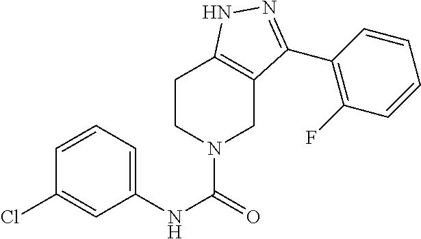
ClC1=CC(NC(=O)N2CCC3=C(C2)C(C2=C(F)C=CC=C2)=NN3)=CC=C1
